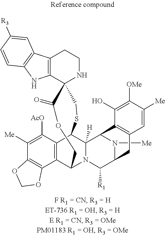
C12=C(C3=C(N1)C=CC([R3])=C3)CCNC21C(=O)OCC2C3=C(C(SC1)C1([H])N2C([R1])C2N([Me])C1C1=C(C2)C=C([Me])C([OMe])=C1O)C([AcO])=C([Me])C1=C3OCO1
